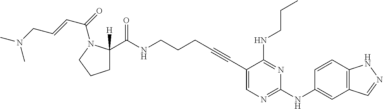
C1(C#CCCCNC(C2([H])CCCN2C(C=CCN(C)C)=O)=O)=CN=C(NC2=CC3=C(C=C2)NN=C3)N=C1NCCC
